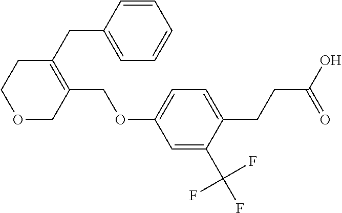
C1=CC(CC2=C(COC3=CC=C(CCC(O)=O)C(C(F)(F)F)=C3)COCC2)=CC=C1
